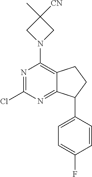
N1=C(Cl)N=C2C(=C1N1CC(C)([CN])C1)CCC2C1=CC=C(F)C=C1
